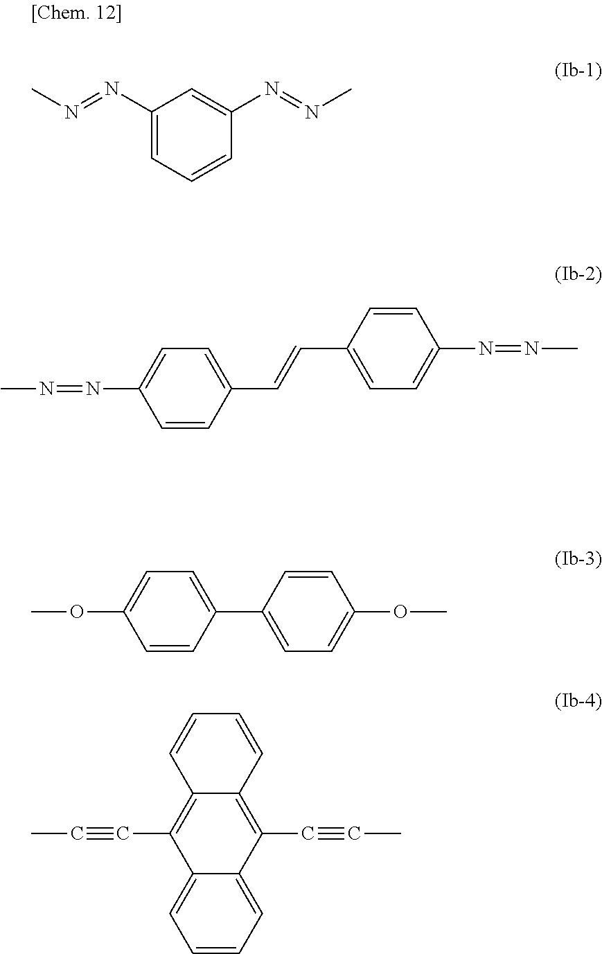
N(=NC1=CC=CC(N=NC)=C1)C.CN=NC1=CC=C(C=CC2=CC=C(N=NC)C=C2)C=C1.COC1=CC=C(C2=CC=C(OC)C=C2)C=C1.CC#CC1=C2C(=C(C#CC)C3=CC=CC=C13)C=CC=C2
